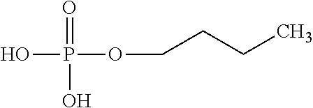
OP(=O)(O)OCCCC
